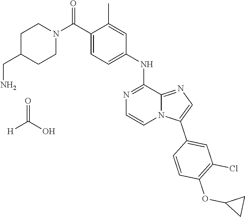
C(N)C1CCN(C(C2=CC=C(NC3=NC=CN4C3=NC=C4C3=CC(Cl)=C(OC4CC4)C=C3)C=C2C)=O)CC1.O=C(O)[H]
